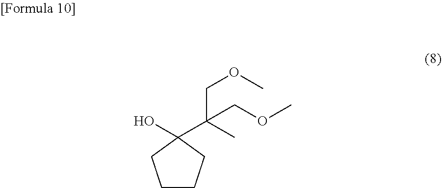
OC1(C(C)(COC)COC)CCCC1
